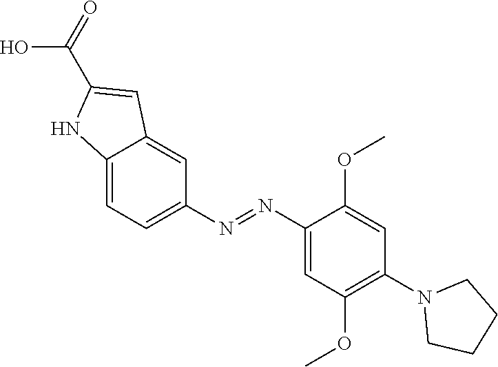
N(C1=CC=C2C(=C1)C=C(C(O)=O)N2)=NC1=CC(OC)=C(N2CCCC2)C=C1OC
